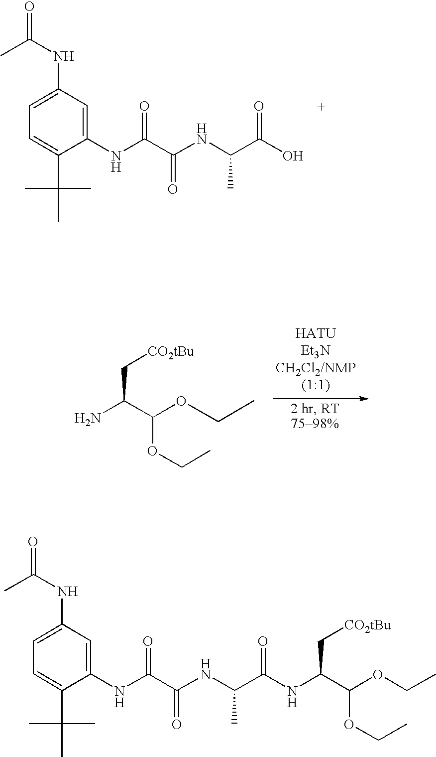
C1=C(NC(C(NC(C(O)=O)C)=O)=O)C(C(C)(C)C)=CC=C1NC(C)=O.NC(C(OCC)OCC)C[CO2tBu].C1=C(NC(C(NC(C(NC(C(OCC)OCC)C[CO2tBu])=O)C)=O)=O)C(C(C)(C)C)=CC=C1NC(C)=O
